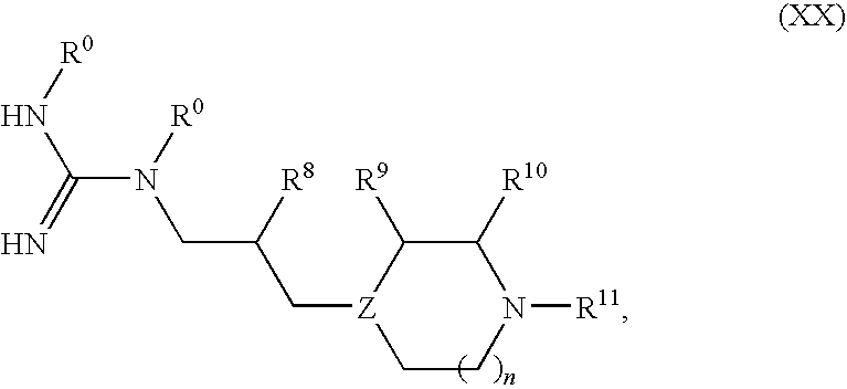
C(N[R0])(=N)N([R0])CC(C[Z]1CCN([R11])C([R10])C1[R9])[R8]
